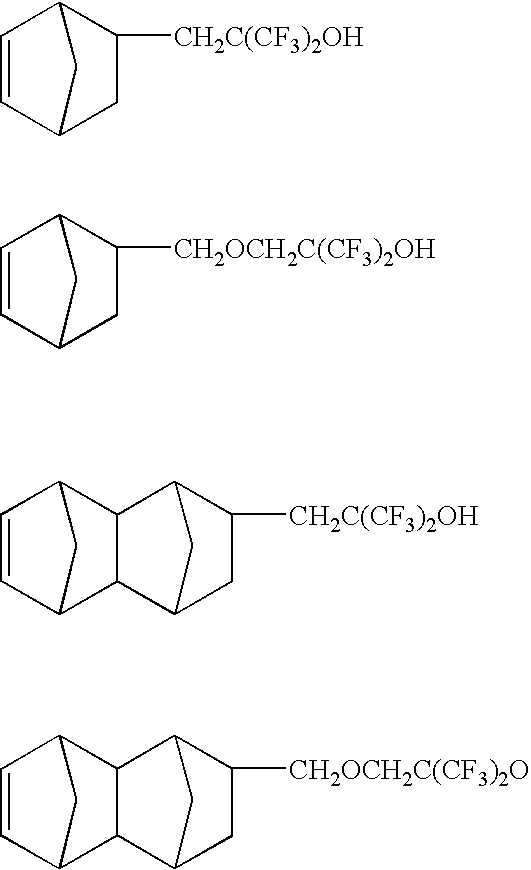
C1=CC2CC([CH2C(CF3)2OH])C1C2.C1=CC2CC([CH2OCH2C(CF3)2OH])C1C2.C12C(C3CC([CH2C(CF3)2OH])C1C3)C1C=CC2C1.C12C(C3CC([CH2OCH2C(CF3)2O])C1C3)C1C=CC2C1
